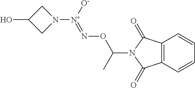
C12=C(C=CC=C1)C(=O)N(C(ON=[N+](N1CC(O)C1)[O-])C)C2=O
